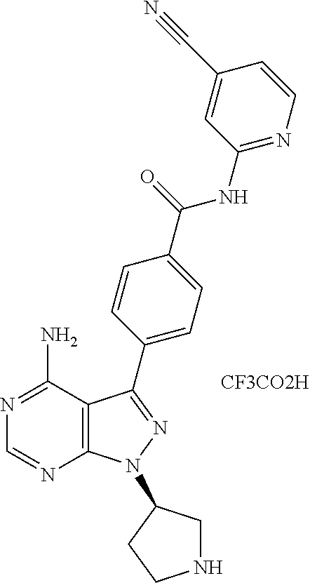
C12=C(C(N)=NC=N1)C(C1=CC=C(C(=O)NC3=NC=CC(C#N)=C3)C=C1)=NN2C1CNCC1.[CF3CO2H]
